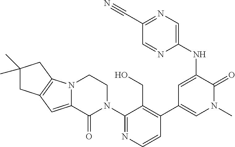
C12=C(N3C(=C1)C(=O)N(C1=NC=CC(C4=CN(C)C(=O)C(NC5=CN=C(C#N)C=N5)=C4)=C1CO)CC3)CC(C)(C)C2
